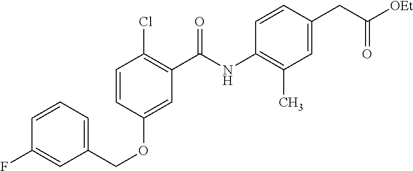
C1=CC=C(COC2=CC(C(NC3=C(C)C=C(CC([OEt])=O)C=C3)=O)=C(Cl)C=C2)C=C1F
